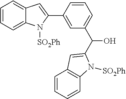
C1=CC=C2C(=C1)C=C(C1=CC(C(O)C3=CC4=C(C=CC=C4)N3[SO2Ph])=CC=C1)N2[SO2Ph]
